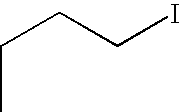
C(I)CCC
